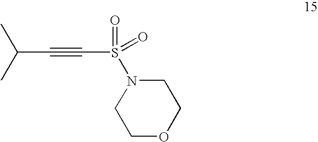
S(N1CCOCC1)(C#CC(C)C)(=O)=O
